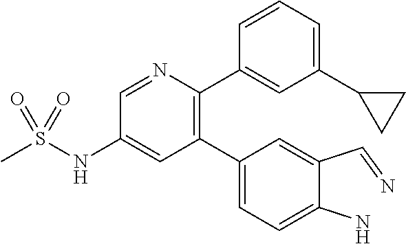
C1(C2=CC=C(N)C(C=N)=C2)=C(C2=CC(C3CC3)=CC=C2)N=CC(NS(C)(=O)=O)=C1
